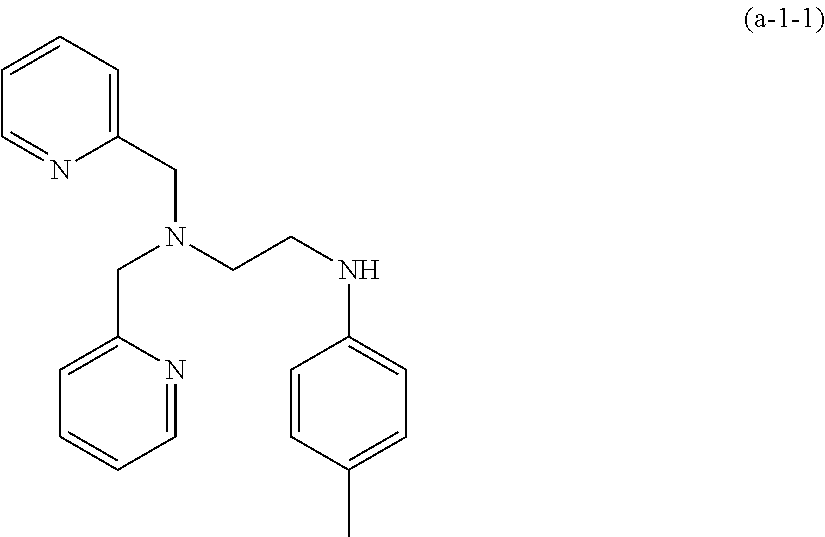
C1(CN(CCNC2=CC=C(C)C=C2)CC2=CC=CC=N2)=CC=CC=N1
